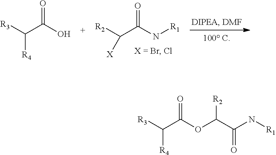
[R3]C(C(O)=O)[R4].[R2]C(C(N[R1])=O)[X].[R3]C(C(OC(C(N[R1])=O)[R2])=O)[R4]
